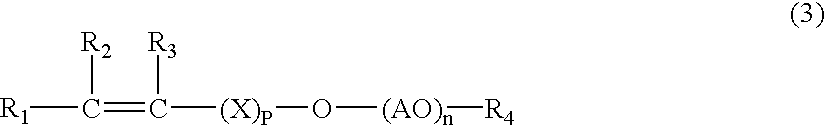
[R1]C(=C([R3])[(X)P]O[(AO)n][R4])[R2]
